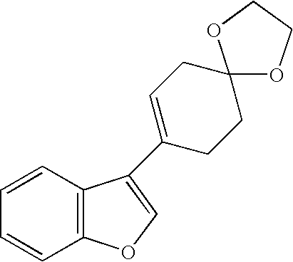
C1=CC2=C(C=C1)OC=C2C1=CCC2(OCCO2)CC1
